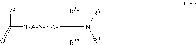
C([T-A-X-Y-W]C(N([R3])[R4])([R51])[R52])([R2])=O
